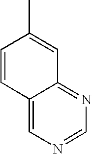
C12=NC=NC=C1C=CC(C)=C2
